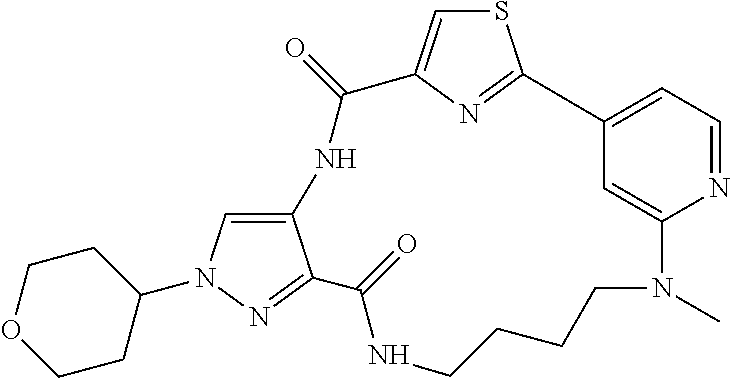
C1CCCN(C)C2=CC(=CC=N2)C2=NC(=CS2)C(=O)NC2=CN(C3CCOCC3)N=C2C(=O)N1
